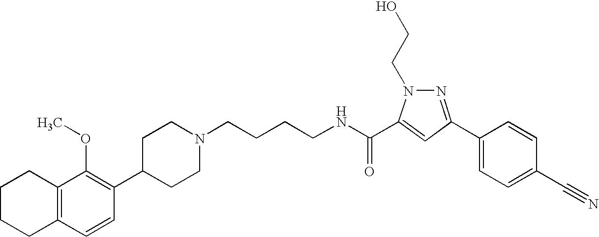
C1(C2=C(OC)C3=C(C=C2)CCCC3)CCN(CCCCNC(=O)C2=CC(C3=CC=C(C#N)C=C3)=NN2CCO)CC1
